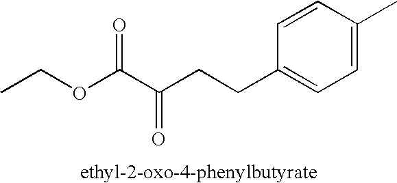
C1=CC(CCC(C(OCC)=O)=O)=CC=C1C
